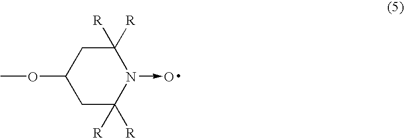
C1(OC)CC([R])([R])N(->O)C([R])([R])C1
